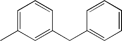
C1=C(C)C=C(CC2=CC=CC=C2)C=C1
